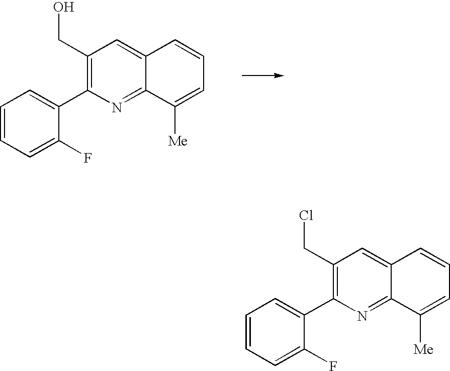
C1=CC=C(F)C(C2=C(CO)C=C3C(=N2)C([Me])=CC=C3)=C1.C1=CC=C(F)C(C2=C(CCl)C=C3C(=N2)C([Me])=CC=C3)=C1
